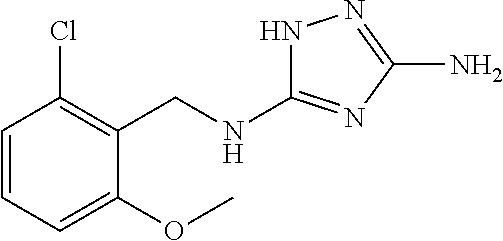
C1=CC=C(OC)C(CNC2=NC(N)=NN2)=C1Cl
